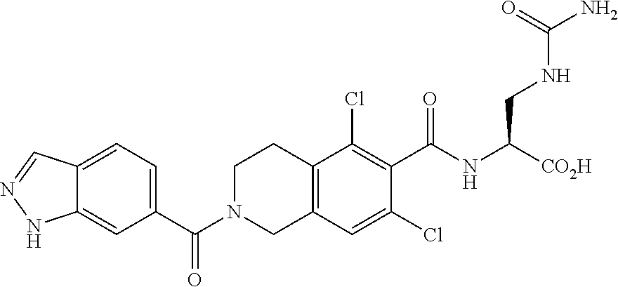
C1(C(N2CC3=C(CC2)C(Cl)=C(C(NC(CNC(N)=O)[CO2H])=O)C(Cl)=C3)=O)=CC=C2C(=C1)NN=C2
